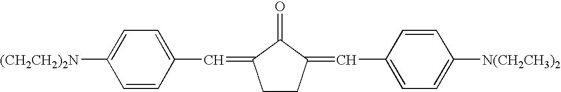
C1=CC(C=C2CCC(=CC3=CC=C([N(CH2CH3)2])C=C3)C2=O)=CC=C1[(CH2CH2)2N]
